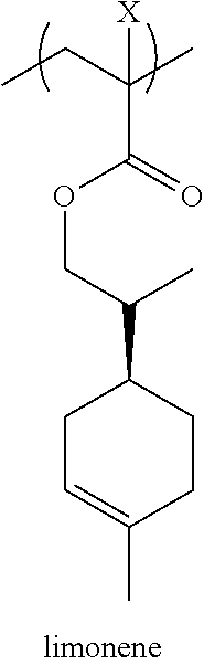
C1C=C(C)CCC1C(C)COC(C(CC)(C)[X])=O
